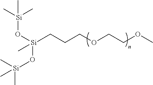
[Si](CCCOCCOC)(O[Si](C)(C)C)(O[Si](C)(C)C)C
